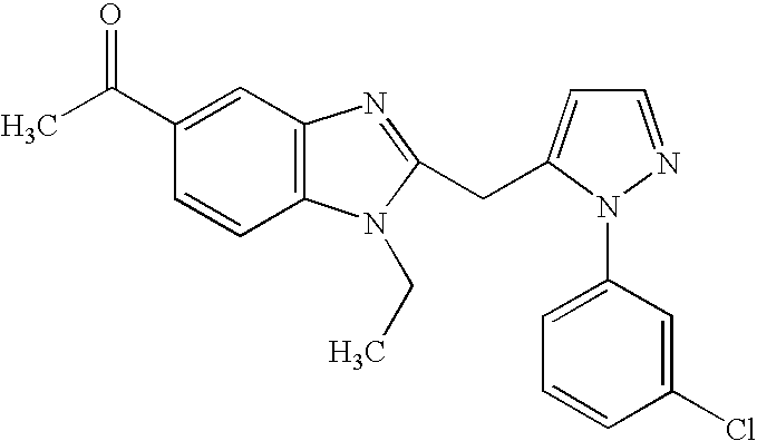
C1(C(C)=O)=CC2=C(C=C1)N(CC)C(CC1=CC=NN1C1=CC=CC(Cl)=C1)=N2
